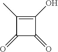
C1(C)=C(O)C(=O)C1=O
